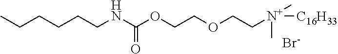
CCCCCCNC(OCCOCC[N+]([C16H33])(C)C)=O.[Br-]
